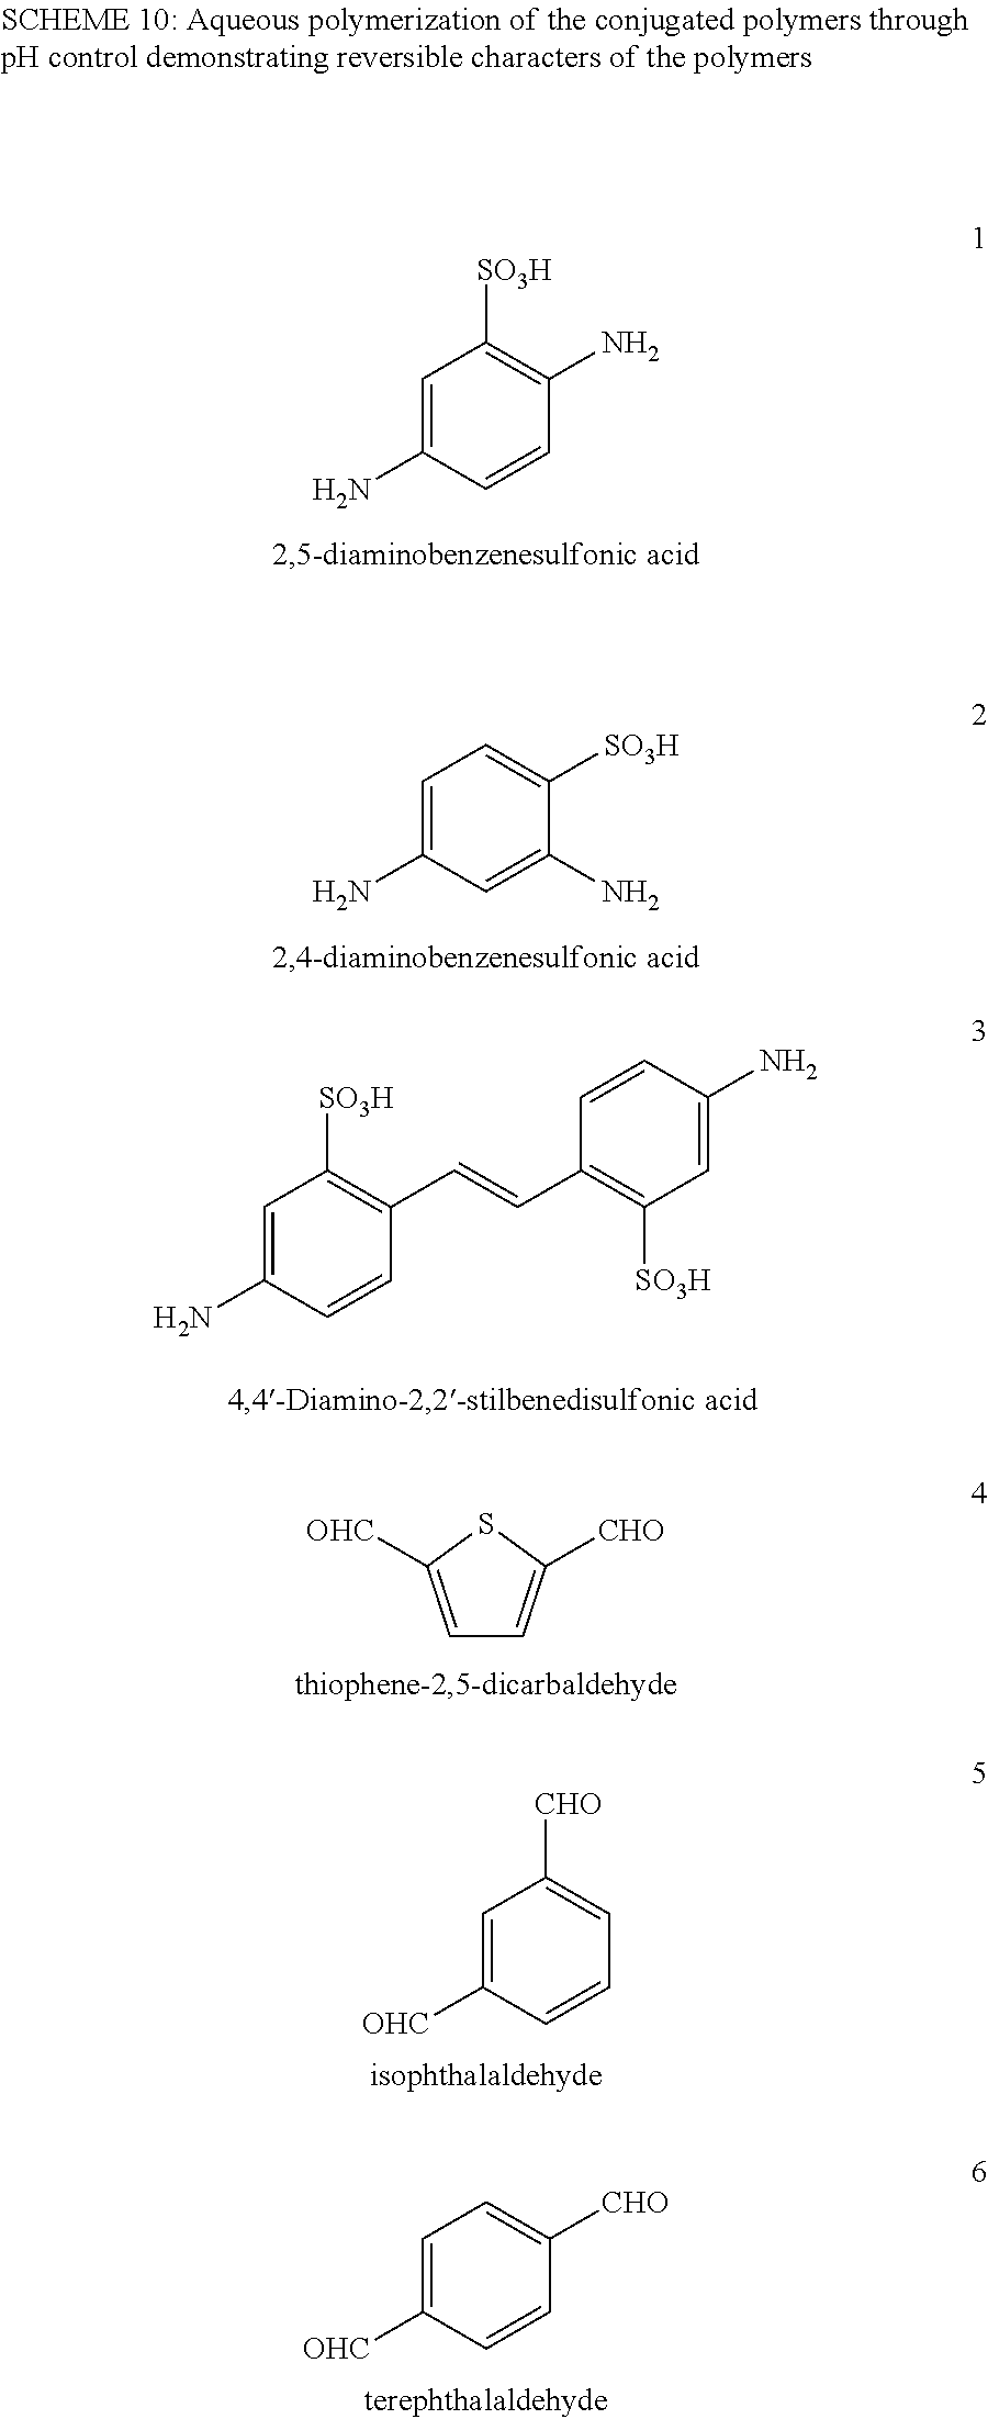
C1=C(N)C=CC(N)=C1[SO3H].C1=C(N)C=C(N)C([SO3H])=C1.C1=C(N)C=CC(C=CC2=C([SO3H])C=C(N)C=C2)=C1[SO3H].C1=C([OHC])SC([CHO])=C1.C1=C([OHC])C=CC=C1[CHO].C1=C([OHC])C=CC([CHO])=C1
